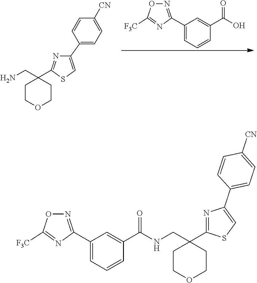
C1(C2=NOC([F3C])=N2)=CC=CC(C(O)=O)=C1.C1COCCC1(CN)C1=NC(C2=CC=C([CN])C=C2)=CS1.C1COCCC1(CNC(C1=CC(C2=NOC([F3C])=N2)=CC=C1)=O)C1=NC(C2=CC=C([CN])C=C2)=CS1
